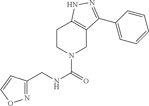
C1CN(C(=O)NCC2=NOC=C2)CC2=C1NN=C2C1=CC=CC=C1
